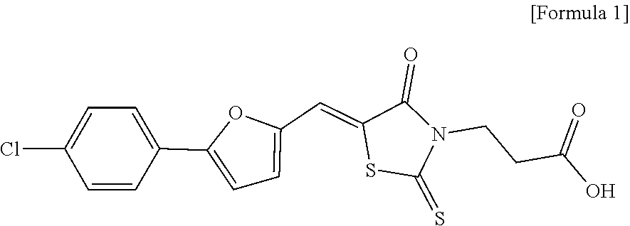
C1(C2=CC=C(Cl)C=C2)=CC=C(C=C2SC(=S)N(CCC(O)=O)C2=O)O1
